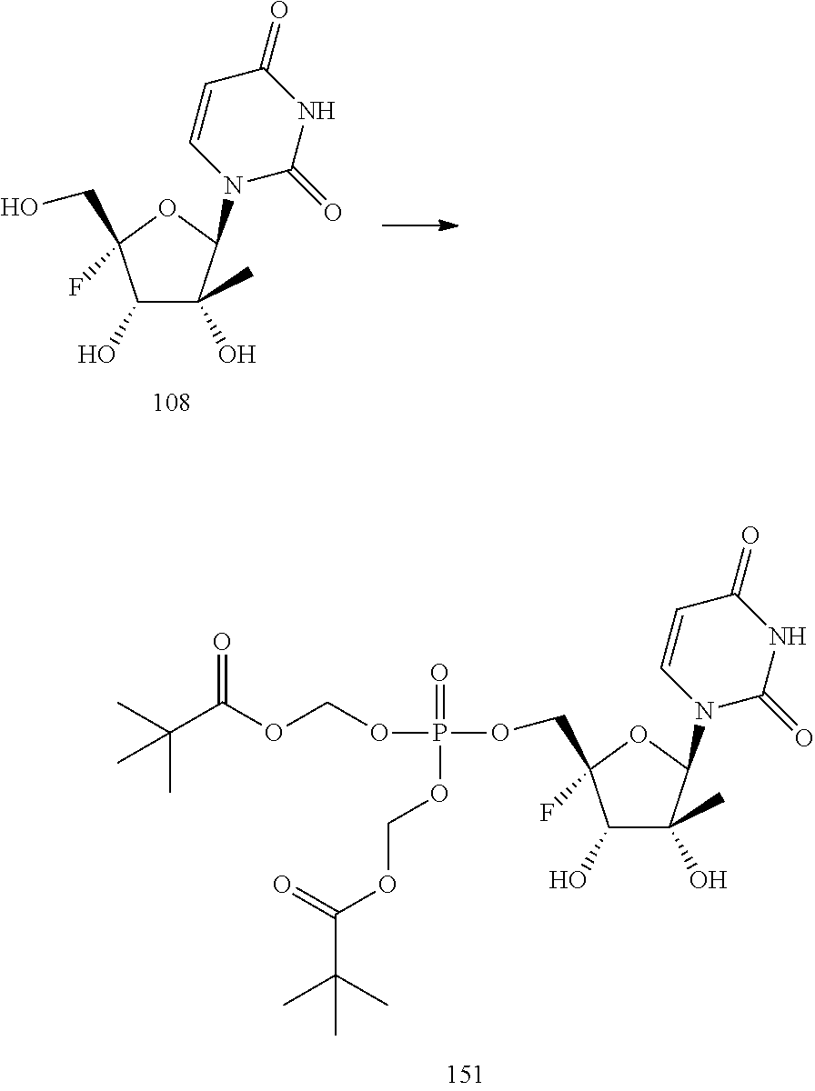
C1(O)C(O)(C)C(N2C(=O)NC(=O)C=C2)OC1(CO)F.C1(O)C(O)(C)C(N2C(=O)NC(=O)C=C2)OC1(COP(=O)(OCOC(C(C)(C)C)=O)OCOC(C(C)(C)C)=O)F
